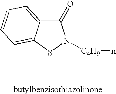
C1(=O)C2=CC=CC=C2SN1[C4H9]n
